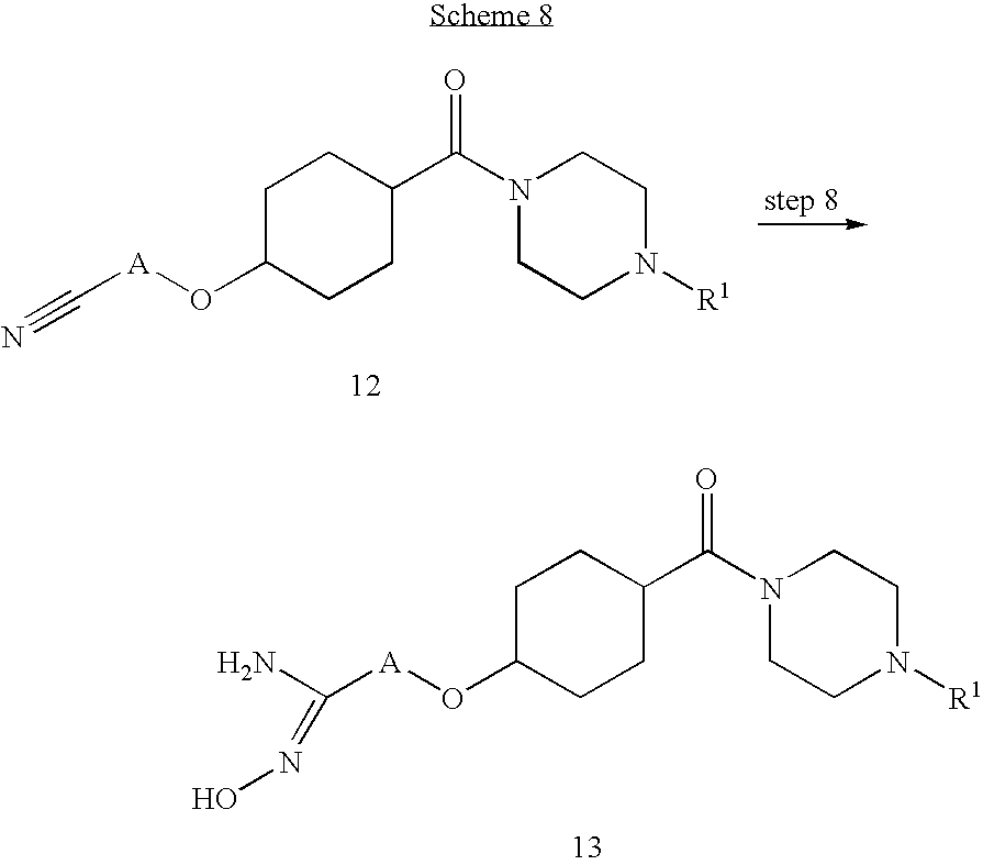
C1C(O[A]C(N)=NO)CCC(C(N2CCN([R1])CC2)=O)C1.C1C(O[A]C#N)CCC(C(N2CCN([R1])CC2)=O)C1
